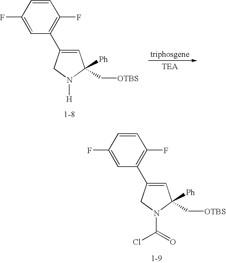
C1=C(C2=C(F)C=CC(F)=C2)CN([H])C1(C[OTBS])[Ph].C1=C(C2=C(F)C=CC(F)=C2)CN(C(=O)Cl)C1(C[OTBS])[Ph]
